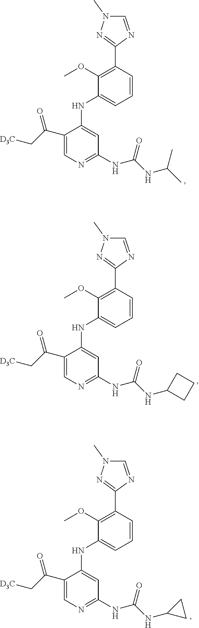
C1(C2=NN(C)C=N2)=C(OC)C(NC2=CC(NC(NC(C)C)=O)=NC=C2C(C[D3C])=O)=CC=C1.C1(C2=NN(C)C=N2)=C(OC)C(NC2=CC(NC(NC3CCC3)=O)=NC=C2C(C[D3C])=O)=CC=C1.C1(C2=NN(C)C=N2)=C(OC)C(NC2=CC(NC(NC3CC3)=O)=NC=C2C(C[D3C])=O)=CC=C1
